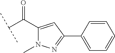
C(C(C1=CC(C2=CC=CC=C2)=NN1C)=O)(C)C
